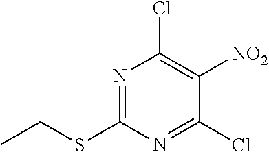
N1=C(SCC)N=C(Cl)C([NO2])=C1Cl
